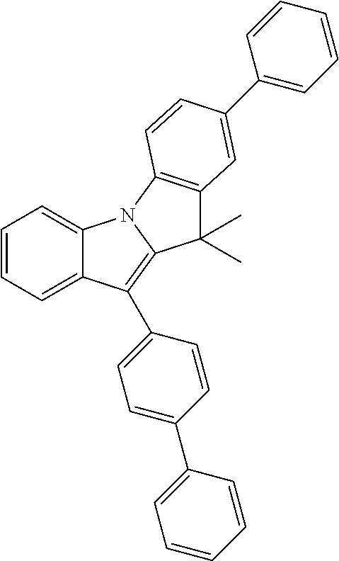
C12=CC=CC=C1C(C1=CC=C(C3=CC=CC=C3)C=C1)=C1N2C2=C(C1(C)C)C=C(C1=CC=CC=C1)C=C2
